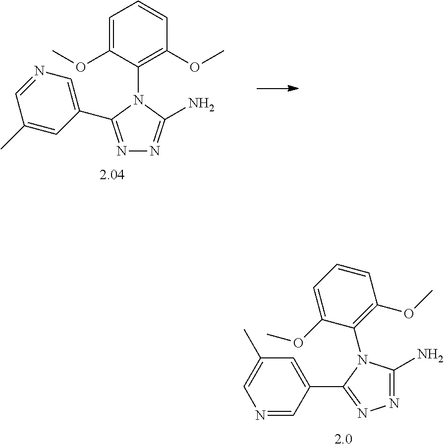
N1=C(C2=CN=CC(C)=C2)N(C2=C(OC)C=CC=C2OC)C(N)=N1.N1=C(C2=CC(C)=CN=C2)N(C2=C(OC)C=CC=C2OC)C(N)=N1
